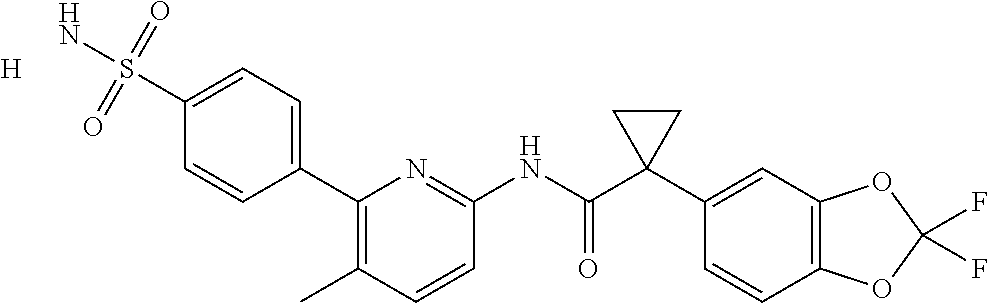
C1(C2=CC=C(S(N)(=O)=O)C=C2)=C(C)C=CC(NC(C2(C3=CC4=C(C=C3)OC(F)(F)O4)CC2)=O)=N1.[H]
